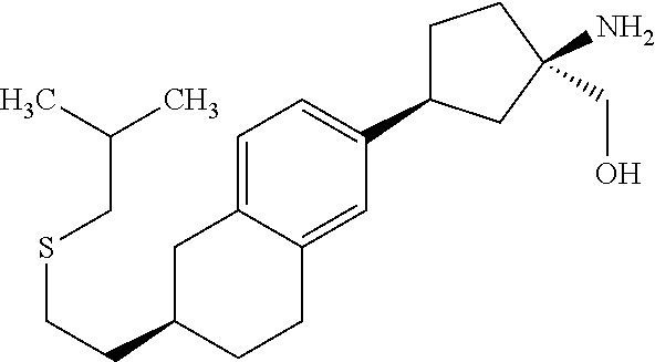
C1=C2C(=CC(C3CCC(N)(CO)C3)=C1)CCC(CCSCC(C)C)C2
